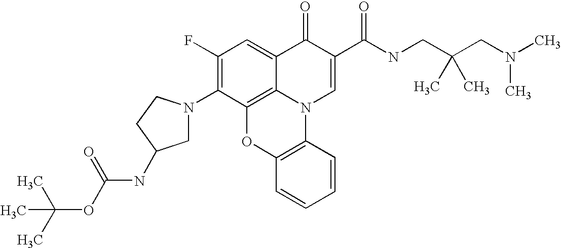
C1(F)=C(N2CC(NC(OC(C)(C)C)=O)CC2)C2=C3C(=C1)C(=O)C(C(NCC(CN(C)C)(C)C)=O)=CN3C1=C(O2)C=CC=C1
